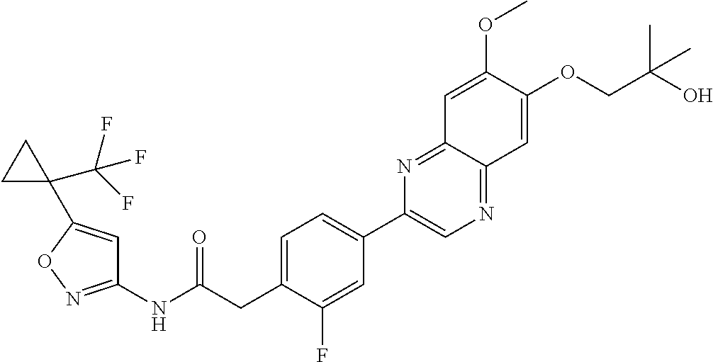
C1(NC(CC2=CC=C(C3=CN=C4C(=N3)C=C(OC)C(OCC(O)(C)C)=C4)C=C2F)=O)=NOC(C2(C(F)(F)F)CC2)=C1
